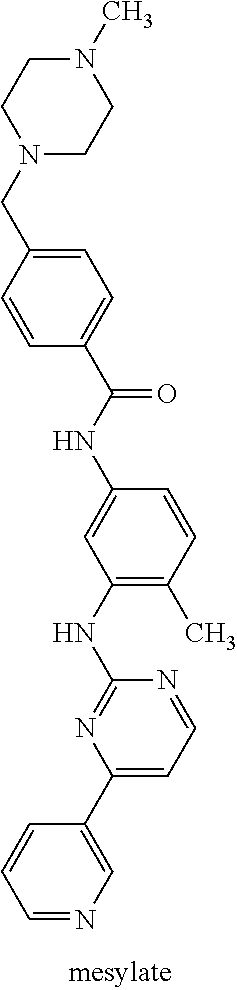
N1(C)CCN(CC2=CC=C(C(=O)NC3=CC(NC4=NC(C5=CN=CC=C5)=CC=N4)=C(C)C=C3)C=C2)CC1
